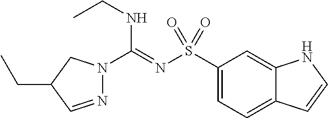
C1(S(N=C(NCC)N2N=CC(CC)C2)(=O)=O)=CC=C2C(=C1)NC=C2
